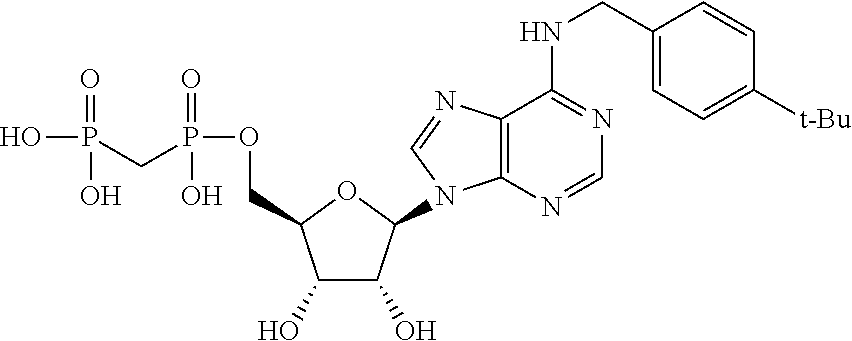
C1(O)C(O)C(N2C3=C(C(NCC4=CC=C([t-Bu])C=C4)=NC=N3)N=C2)OC1COP(=O)(O)CP(=O)(O)O
